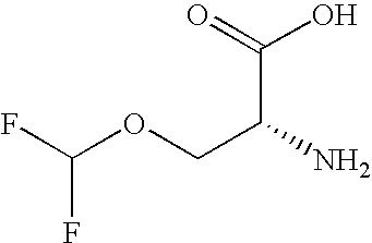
OC(=O)C(N)COC(F)F
